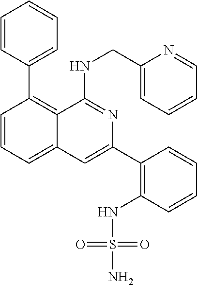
C1=CC(C2=C3C(=CC=C2)C=C(C2=C(NS(N)(=O)=O)C=CC=C2)N=C3NCC2=CC=CC=N2)=CC=C1
